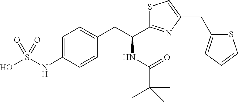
C1=C(NS(O)(=O)=O)C=CC(CC(C2=NC(CC3=CC=CS3)=CS2)NC(C(C)(C)C)=O)=C1
